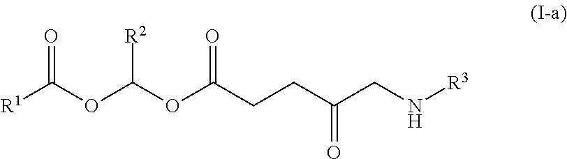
[R1]C(OC(OC(CCC(=O)CN[R3])=O)[R2])=O
